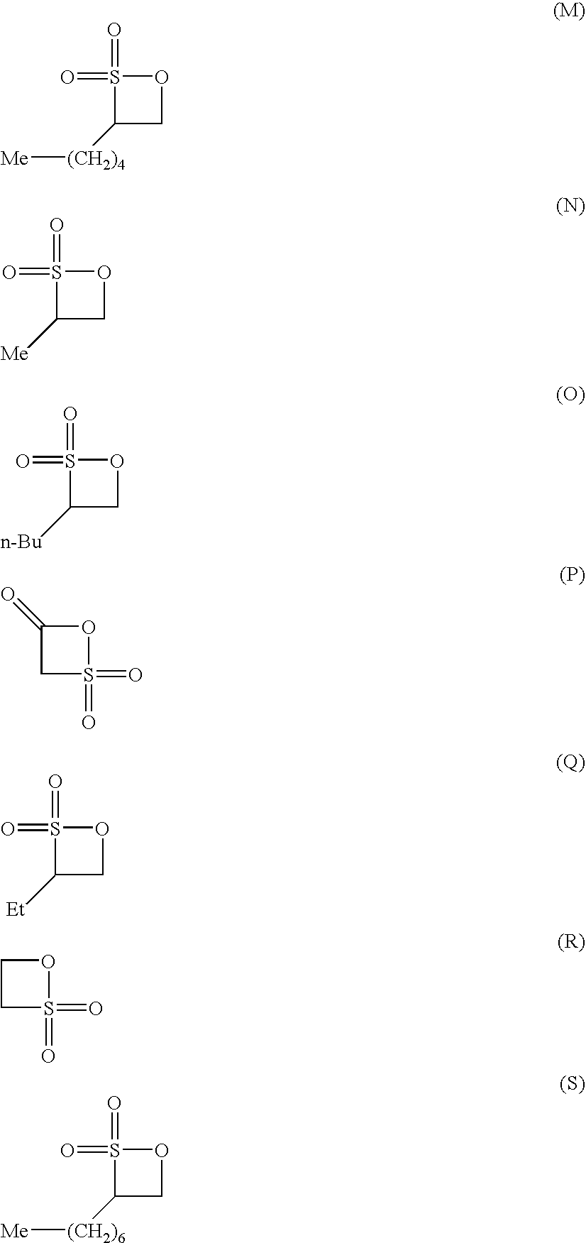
C1OS(=O)(=O)C1[(CH2)4][Me].C1OS(=O)(=O)C1[Me].C1OS(=O)(=O)C1[n-Bu].C1(=O)CS(=O)(=O)O1.C1OS(=O)(=O)C1[Et].C1CS(=O)(=O)O1.C1OS(=O)(=O)C1[(CH2)6][Me]
